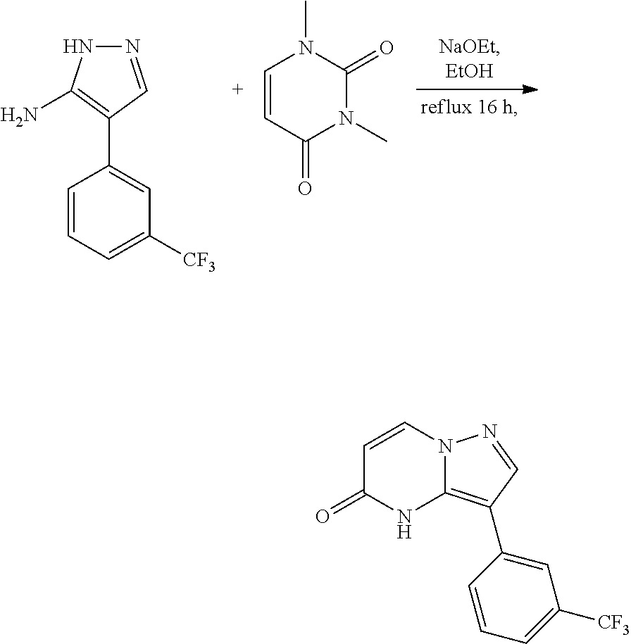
N1=CC(C2=CC([CF3])=CC=C2)=C(N)N1.C1=CC(=O)N(C)C(=O)N1C.C1=CN2C(=C(C3=CC([CF3])=CC=C3)C=N2)NC1=O
